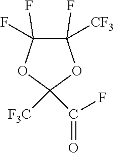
C1(F)(F)C(F)([CF3])OC([F3C])(C(=O)F)O1
